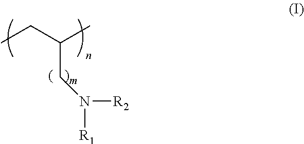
CCC(C)CN([R2])[R1]
